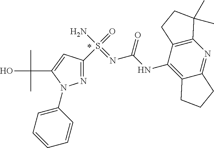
N1=C(S(=O)(N)=NC(NC2=C3C(=NC4=C2CCC4(C)C)CCC3)=O)C=C(C(O)(C)C)N1C1=CC=CC=C1
